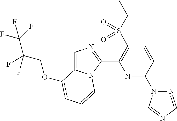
O(C1=CC=CN2C1=CN=C2C1=C(S(CC)(=O)=O)C=CC(N2N=CN=C2)=N1)CC(F)(C(F)(F)F)F
